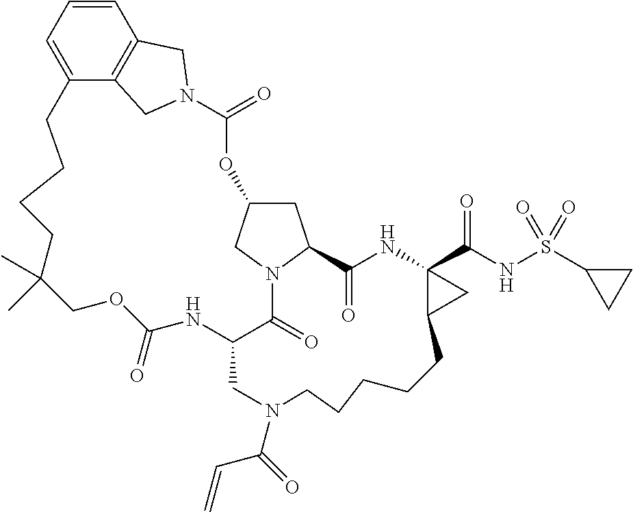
O1C2CC3N(C2)C(=O)C(NC(=O)OCC(C)(C)CCCCC2=CC=CC4=C2CN(C1=O)C4)CN(C(=O)C=C)CCCCCC1C(C(NS(C2CC2)(=O)=O)=O)(NC3=O)C1
